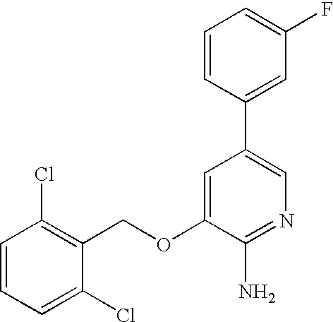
C1=CC=C(Cl)C(COC2=CC(C3=CC(F)=CC=C3)=CN=C2N)=C1Cl
